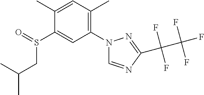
C1(C)=CC(C)=C(N2C=NC(C(F)(F)C(F)(F)F)=N2)C=C1S(CC(C)C)=O
